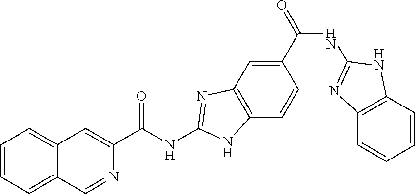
C1=CC=C2C(=C1)C=C(C(NC1=NC3=C(C=CC(C(NC4=NC5=C(C=CC=C5)N4)=O)=C3)N1)=O)N=C2
